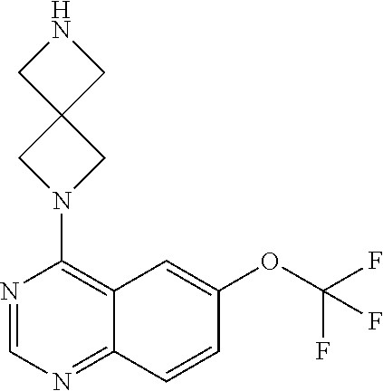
N1=CN=C2C(=C1N1CC3(C1)CNC3)C=C(OC(F)(F)F)C=C2
